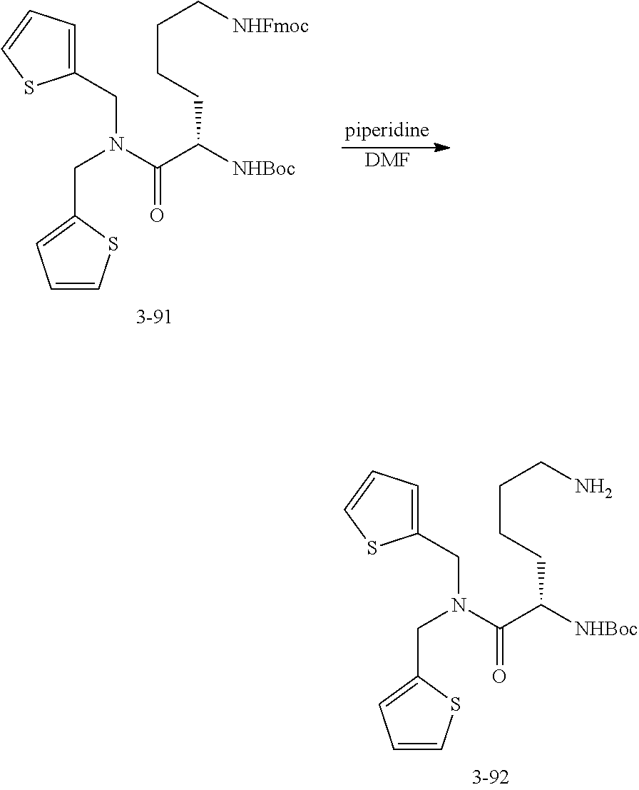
C1(CN(CC2=CC=CS2)C(C([NHBoc])CCCC[NHFmoc])=O)=CC=CS1.[DMF].C1(CN(CC2=CC=CS2)C(C([NHBoc])CCCCN)=O)=CC=CS1
